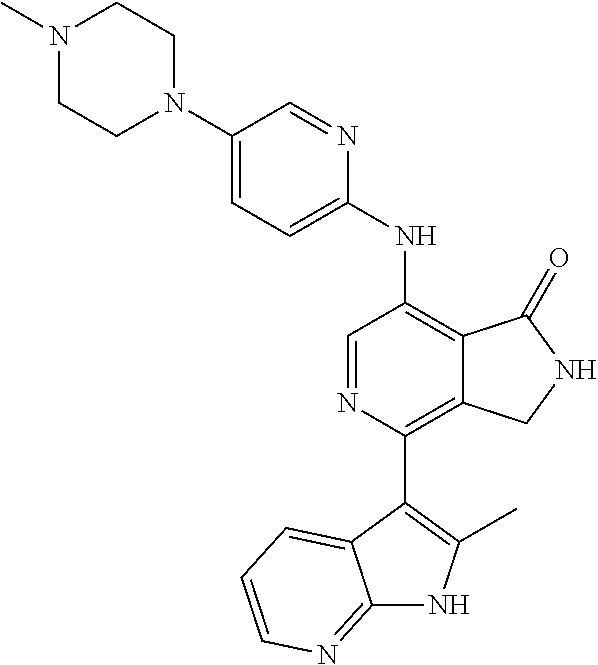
N1(C)CCN(C2=CC=C(NC3=C4C(=C(C5=C(C)NC6=NC=CC=C65)N=C3)CNC4=O)N=C2)CC1
